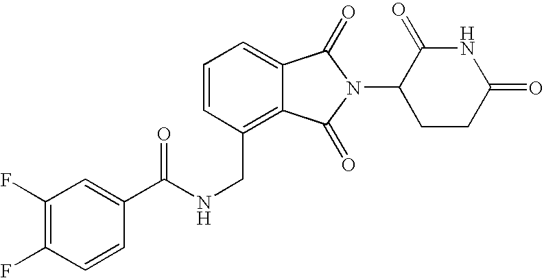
C(C1=C2C(=CC=C1)C(=O)N(C1CCC(=O)NC1=O)C2=O)NC(C1=CC(F)=C(F)C=C1)=O
